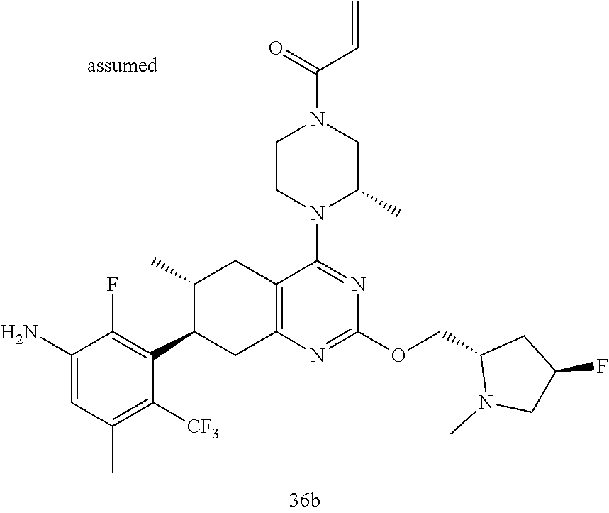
C1(N)=CC(C)=C([CF3])C(C2CC3=C(CC2C)C(N2C(C)CN(C(=O)C=C)CC2)=NC(OCC2N(C)CC(F)C2)=N3)=C1F
